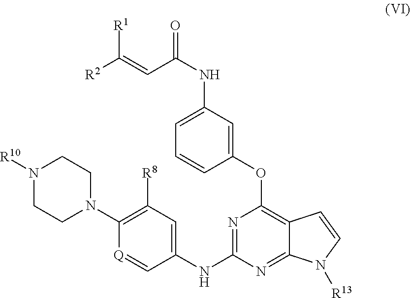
[R1]C(=CC(NC1=CC=CC(OC2=C3C(=NC(NC4=CC([R8])=C(N5CCN([R10])CC5)[Q]=C4)=N2)N([R13])C=C3)=C1)=O)[R2]
